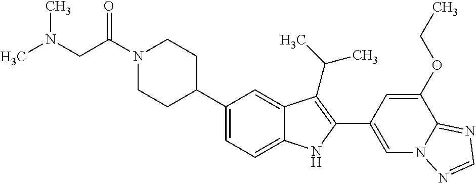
C(N1CCC(C2=CC=C3C(=C2)C(C(C)C)=C(C2=CN4C(=NC=N4)C(OCC)=C2)N3)CC1)(=O)CN(C)C
